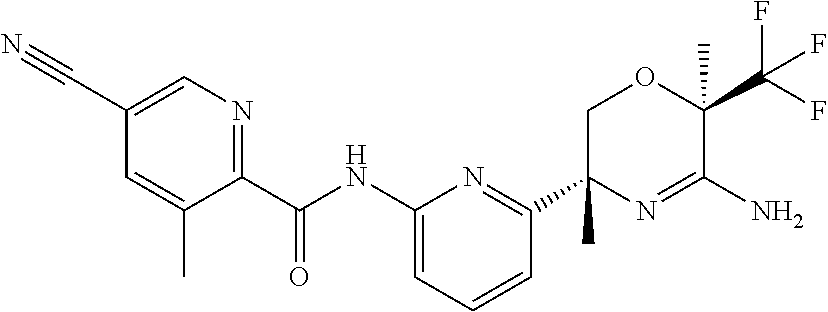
C1(C#N)=CN=C(C(NC2=CC=CC(C3(C)N=C(N)C(C)(C(F)(F)F)OC3)=N2)=O)C(C)=C1
